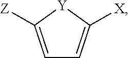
C1=C([Z])[Y]C([X])=C1
